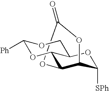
C1(=O)OC2C3OC([Ph])OCC3OC([SPh])C2O1
